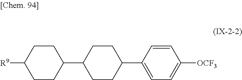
C1CC(C2CCC(C3=CC=C([OCF3])C=C3)CC2)CCC1[R9]
